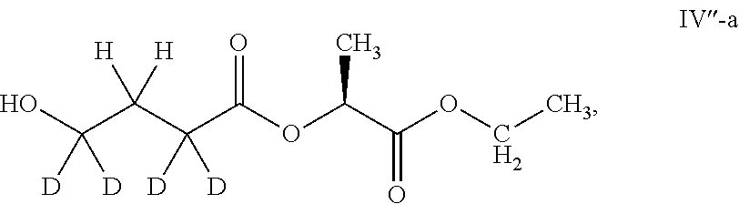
OC(C(C(C(OC(C(OCC)=O)C)=O)([D])[D])([H])[H])([D])[D]
